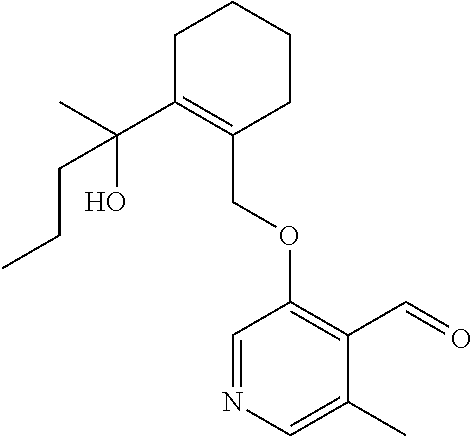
C1C(C(C)(O)CCC)=C(COC2=C(C=O)C(C)=CN=C2)CCC1
